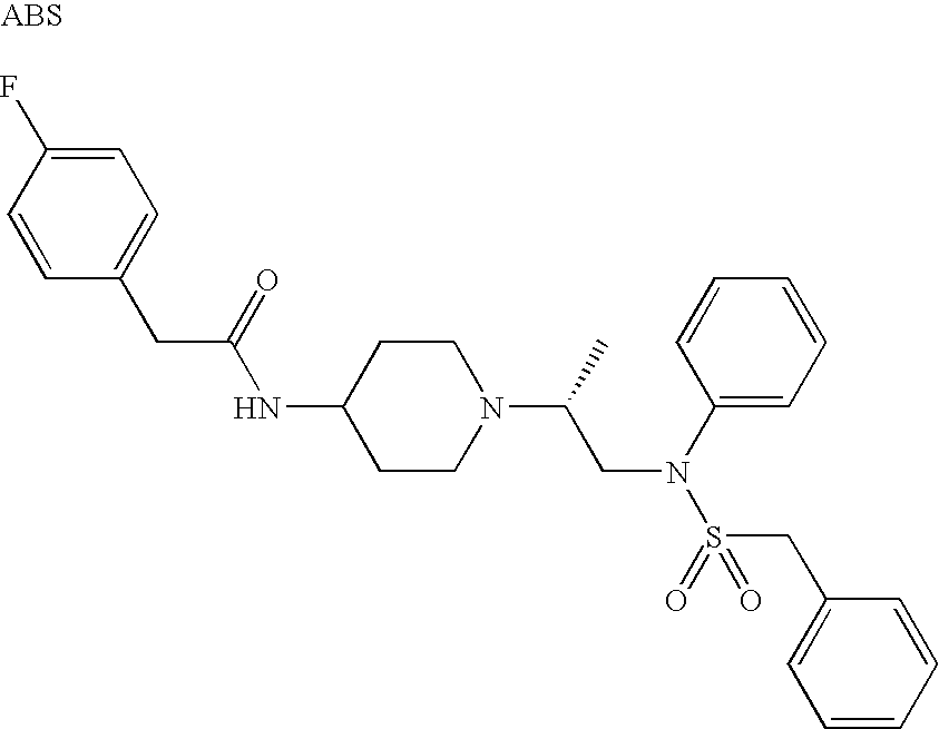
C1=C(F)C=CC(CC(NC2CCN(C(C)CN(S(=O)(CC3=CC=CC=C3)=O)C3=CC=CC=C3)CC2)=O)=C1
